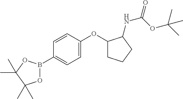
C1=CC(OC2CCCC2NC(OC(C)(C)C)=O)=CC=C1B1OC(C)(C)C(C)(C)O1
